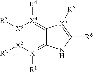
[X3]1([R3])=[X2]([R2])[X1]([R1])=C2C(=[X4]1[R4])[X5]([R5])=C([R6])N2
